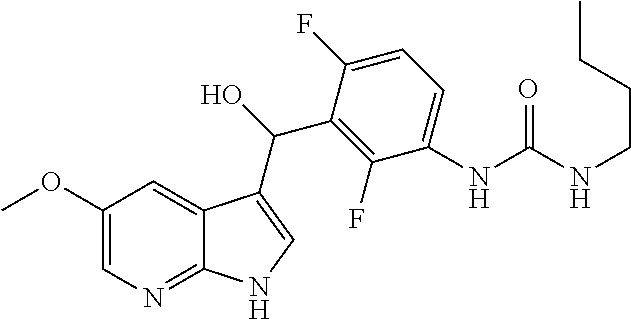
C1(OC)=CN=C2C(=C1)C(C(C1=C(F)C(NC(NCCCC)=O)=CC=C1F)O)=CN2
